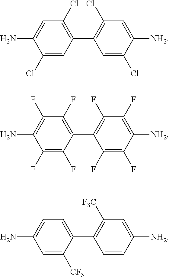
C1=C(N)C(Cl)=CC(C2=C(Cl)C=C([NH2])C(Cl)=C2)=C1Cl.C1(F)=C(N)C(F)=C(F)C(C2=C(F)C(F)=C([NH2])C(F)=C2F)=C1F.C1=C(N)C=C([CF3])C(C2=C([F3C])C=C([NH2])C=C2)=C1
